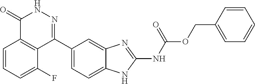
O(C(=O)NC1=NC2=CC(C3=NNC(=O)C4=C3C(F)=CC=C4)=CC=C2N1)CC1=CC=CC=C1
